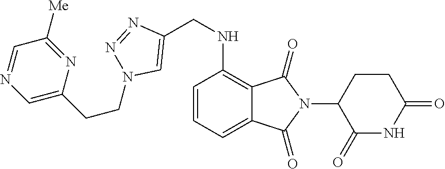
C12=CC=CC(NCC3=CN(CCC4=CN=CC([Me])=N4)N=N3)=C1C(=O)N(C1C(=O)NC(=O)CC1)C2=O
